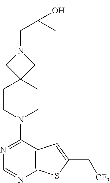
N1(CC(C)(C)O)CC2(C1)CCN(C1=NC=NC3=C1C=C(C[CF3])S3)CC2
